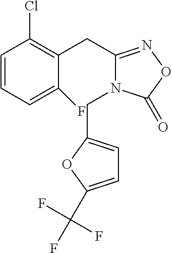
C1=CC=C(F)C(CC2=NOC(=O)N2CC2=CC=C(C(F)(F)F)O2)=C1Cl
